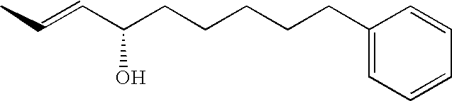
CC=CC(CCCCCC1=CC=CC=C1)O
